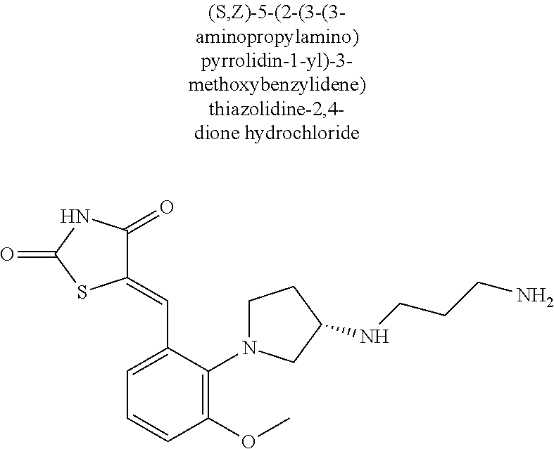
C1(=CC2=CC=CC(OC)=C2N2CCC(NCCCN)C2)C(=O)NC(=O)S1
